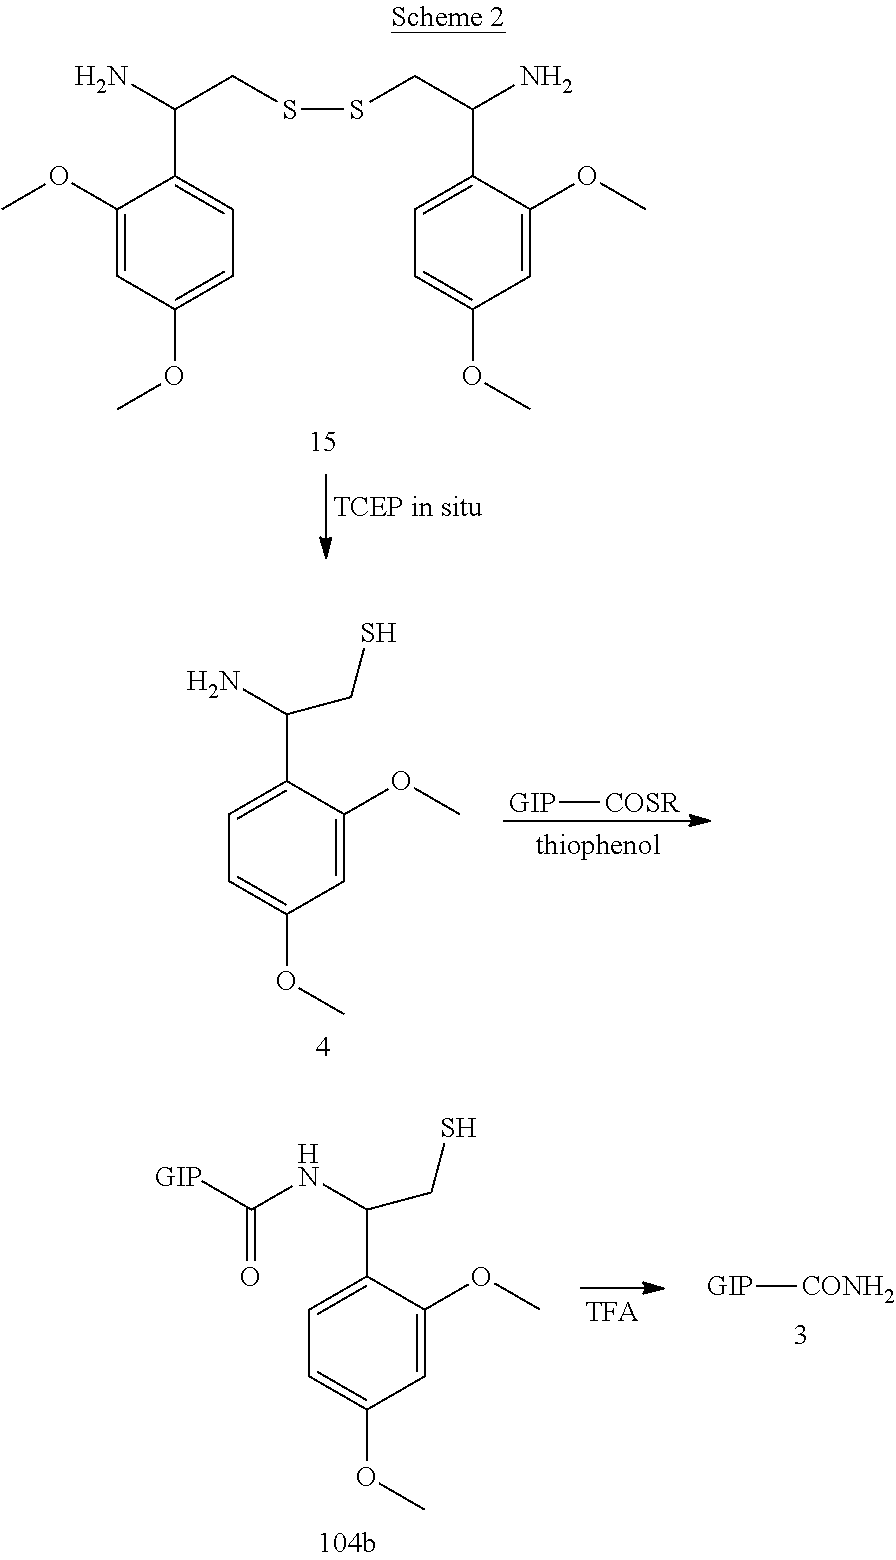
C1(OC)=CC(OC)=CC=C1C(N)CSSCC(N)C1=CC=C(OC)C=C1OC.C1=C(OC)C(C(N)CS)=CC=C1OC.[COSR][GIP].C1=C(OC)C(C(NC([GIP])=O)CS)=CC=C1OC.[CONH2][GIP]
